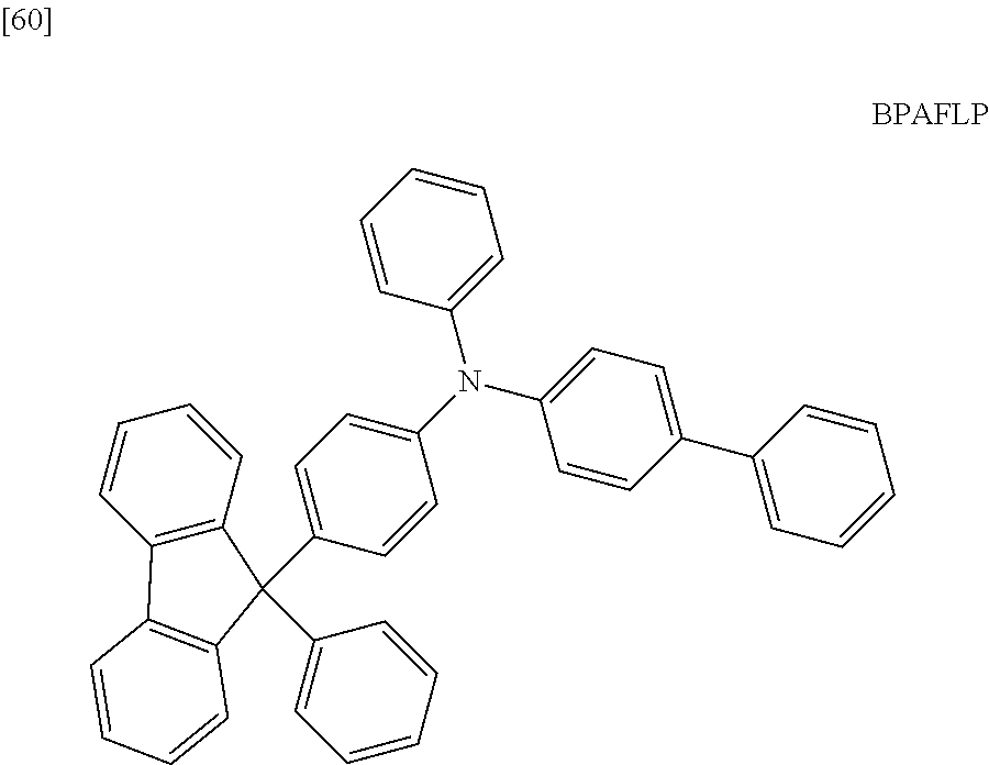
C1=CC(N(C2=CC=C(C3=CC=CC=C3)C=C2)C2=CC=C(C3(C4=CC=CC=C4)C4=C(C=CC=C4)C4=C3C=CC=C4)C=C2)=CC=C1
